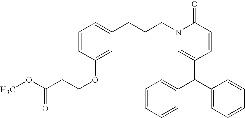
C(CCN1C=C(C(C2=CC=CC=C2)C2=CC=CC=C2)C=CC1=O)C1=CC=CC(OCCC(OC)=O)=C1
